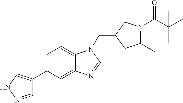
C1(CN2C3=CC=C(C4=CNN=C4)C=C3N=C2)CC(C)N(C(C(C)(C)C)=O)C1
